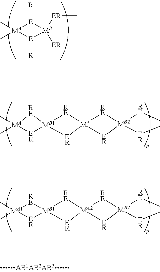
[R][E]1[MB]([ER]C)([ER]C)[E]([R])[MA]1(C)C.[RE]1[MB1]2([ER][MA]1(C)C)[RE][MA]1([ER]2)[RE][MB2]([RE]C)([ER]C)[ER]1.[RE]1[MB1]2([ER][MA1]1(C)C)[RE][MA2]1([ER]2)[RE][MB2]([RE]C)([ER]C)[ER]1
